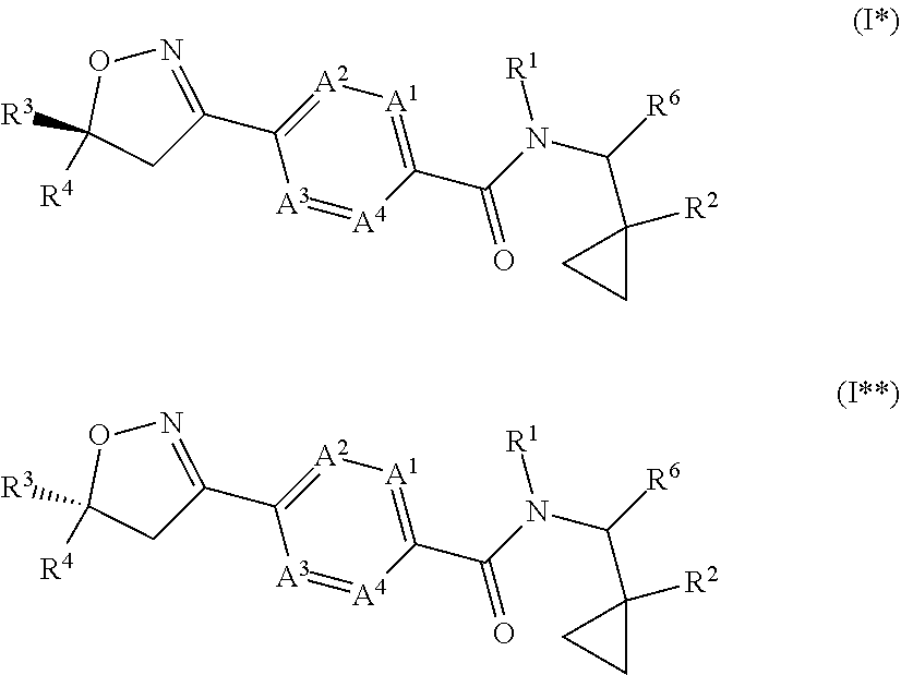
C1(C(N(C([R6])C2([R2])CC2)[R1])=O)=[A1][A2]=C(C2=NOC([R3])([R4])C2)[A3]=[A4]1.C1(C(N(C([R6])C2([R2])CC2)[R1])=O)=[A1][A2]=C(C2=NOC([R3])([R4])C2)[A3]=[A4]1
